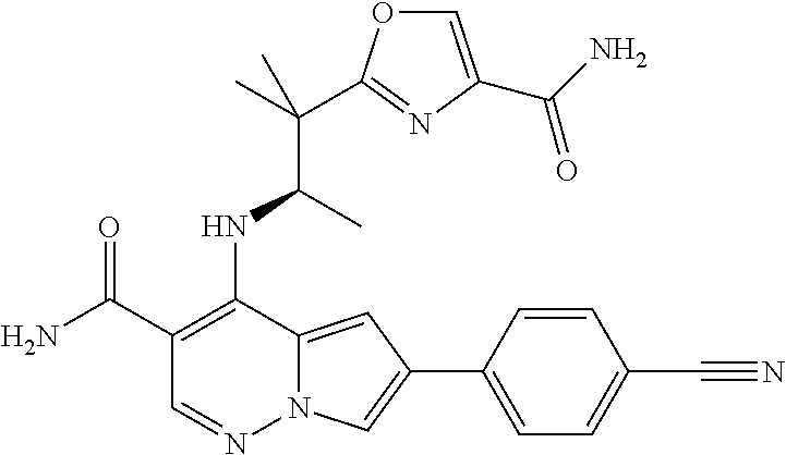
C1(C(N)=O)=C(NC(C(C)(C)C2=NC(C(N)=O)=CO2)C)C2=CC(C3=CC=C(C#N)C=C3)=CN2N=C1
